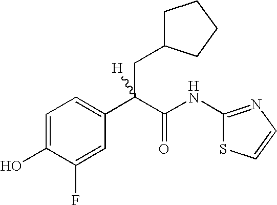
C1=C(F)C(O)=CC=C1C(C(NC1=NC=CS1)=O)(CC1CCCC1)[H]
